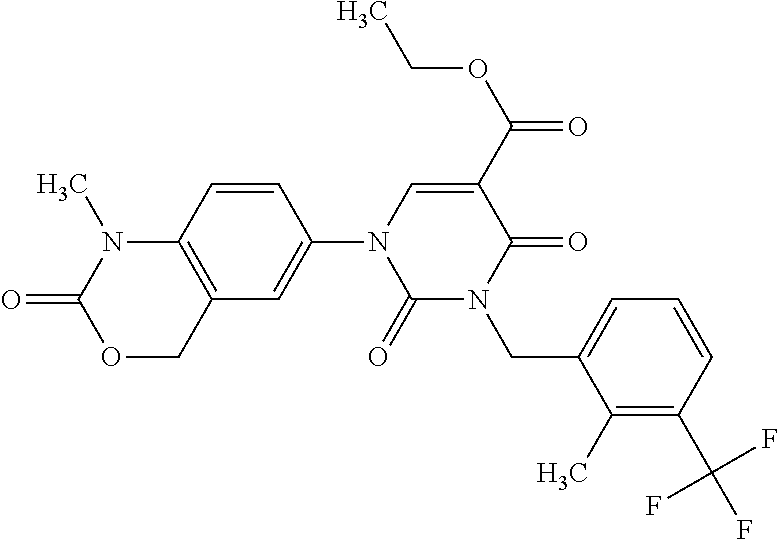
C1=CC2=C(C=C1N1C(=O)N(CC3=CC=CC(C(F)(F)F)=C3C)C(=O)C(C(OCC)=O)=C1)COC(=O)N2C
